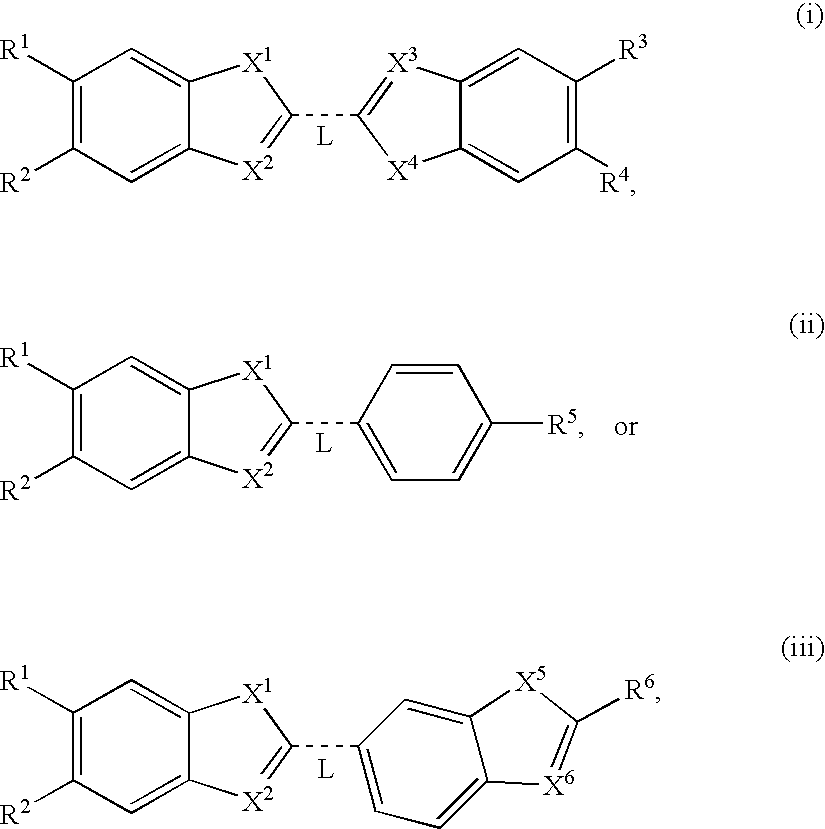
C1([R1])=C([R2])C=C2C(=C1)[X1]C(C1=CC=C3C(=C1)[X5]C([R6])=[X6]3)=[X2]2.C1([R1])=C([R2])C=C2C(=C1)[X1]C(C1=CC=C([R5])C=C1)=[X2]2.C1([R1])=C([R2])C=C2C(=C1)[X1]C(C1=[X3]C3=CC([R3])=C([R4])C=C3[X4]1)=[X2]2
